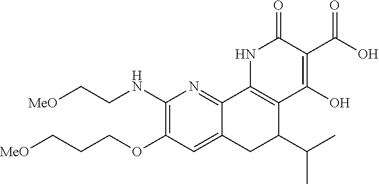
[MeO]CCCOC1=C(NCC[MeO])N=C2C(=C1)CC(C(C)C)C1=C2NC(=O)C(C(=O)O)=C1O
